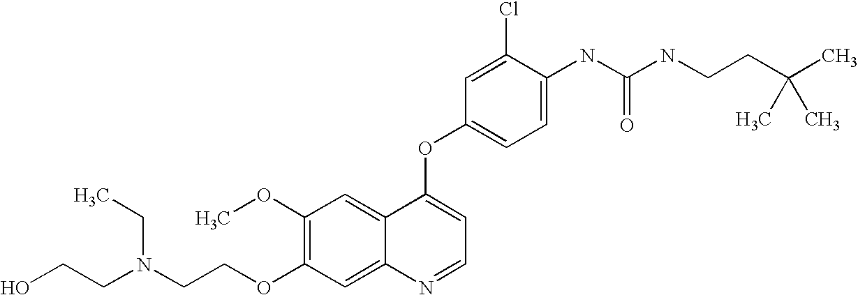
C1(OC)=C(OCCN(CCO)CC)C=C2C(=C1)C(OC1=CC=C(NC(NCCC(C)(C)C)=O)C(Cl)=C1)=CC=N2
